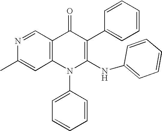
N1=CC2=C(C=C1C)N(C1=CC=CC=C1)C(NC1=CC=CC=C1)=C(C1=CC=CC=C1)C2=O
